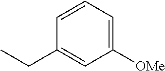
C1([OMe])=CC=CC(CC)=C1
